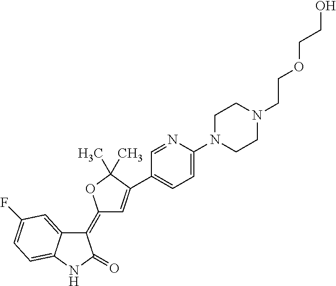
C1(=C2C=C(C3=CC=C(N4CCN(CCOCCO)CC4)N=C3)C(C)(C)O2)C2=CC(F)=CC=C2NC1=O
